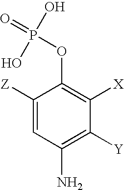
C1([Z])=CC(N)=C([Y])C([X])=C1OP(=O)(O)O
